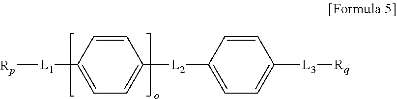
[Rp][L1]C1=CC=C([L2]C2=CC=C([L3][Rq])C=C2)C=C1
